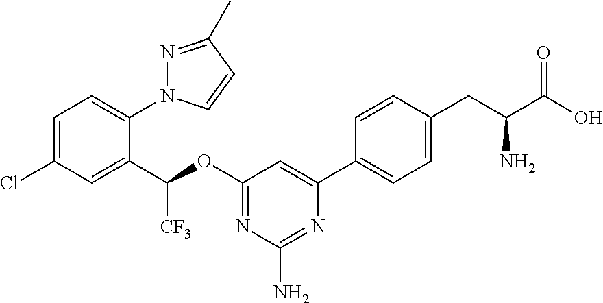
C1=C(Cl)C=C(C(OC2=NC(N)=NC(C3=CC=C(CC(C(O)=O)N)C=C3)=C2)[CF3])C(N2N=C(C)C=C2)=C1
